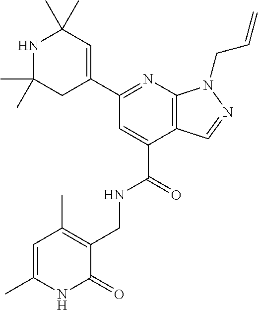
C(C1=CC(C2=CC(C)(C)NC(C)(C)C2)=NC2=C1C=NN2CC=C)(=O)NCC1=C(C)C=C(C)NC1=O
